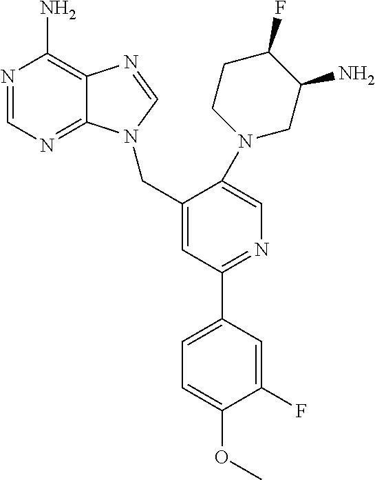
N1=CN=C2C(=C1N)N=CN2CC1=CC(C2=CC=C(OC)C(F)=C2)=NC=C1N1CC(N)C(F)CC1
